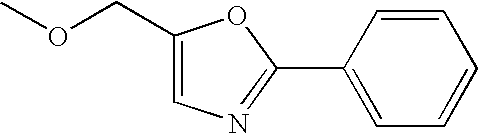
COCC1=CN=C(C2=CC=CC=C2)O1
